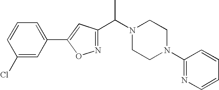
C1(Cl)=CC(C2=CC(C(N3CCN(C4=NC=CC=C4)CC3)C)=NO2)=CC=C1
